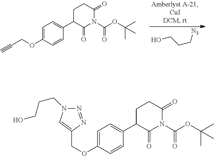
OCCC[N3].C1=C(OCC#C)C=CC(C2C(=O)N(C(OC(C)(C)C)=O)C(=O)CC2)=C1.C1=C(OCC2=CN(CCCO)N=N2)C=CC(C2C(=O)N(C(OC(C)(C)C)=O)C(=O)CC2)=C1
